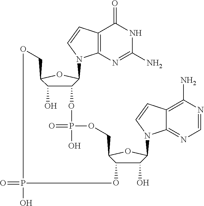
C12=C(N=C(N)NC1=O)N(C1C(OP(=O)(O)OCC3C(O)C(O)C(N4C5=NC=NC(N)=C5C=C4)O3)C(O)C(CO)O1)C=C2.O=PO
